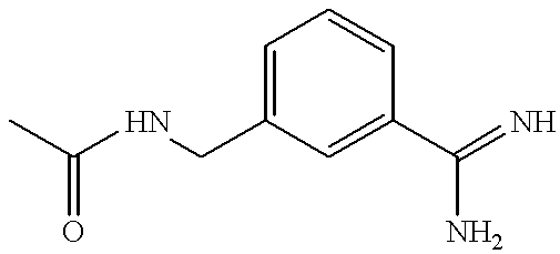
C1=C(CNC(C)=O)C=C(C(=N)N)C=C1
